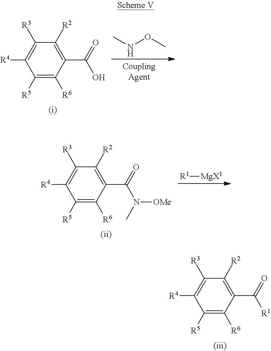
C1([R5])=C([R6])C(C(=O)O)=C([R2])C([R3])=C1[R4].N(OC)C.C1([R5])=C([R6])C(C(=O)N(C)[OMe])=C([R2])C([R3])=C1[R4].[R1][MgX1].C1([R5])=C([R6])C(C(=O)[R1])=C([R2])C([R3])=C1[R4]
